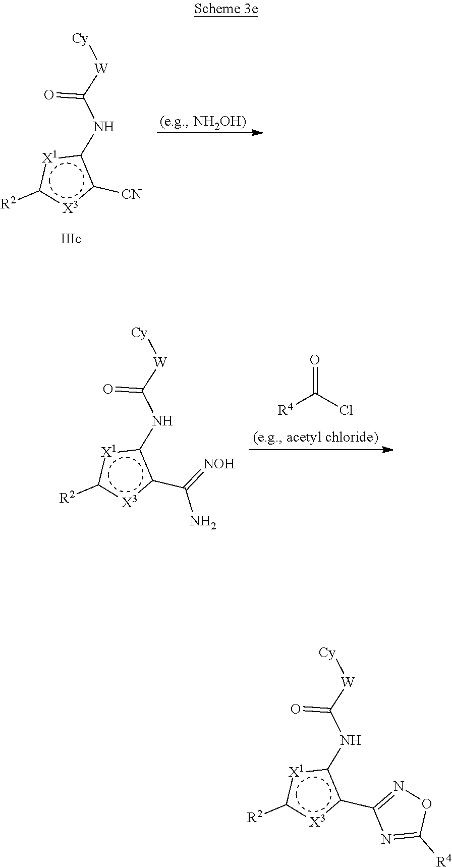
c1(NC([W][Cy])=O)[X1]c([R2])[X3]c1C1=NOC([R4])=N1.c1(NC([W][Cy])=O)[X1]c([R2])[X3]c1[CN].c1(NC([W][Cy])=O)[X1]c([R2])[X3]c1C(=[NOH])N.[R4]C(Cl)=O
